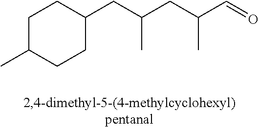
C1C(C)CCC(CC(CC(C=O)C)C)C1
